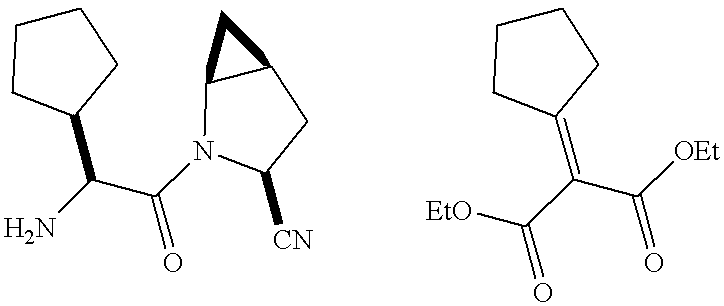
NC(C(=O)N1C2C(CC1[CN])C2)C1CCCC1.C(C(C(=O)[OEt])=C1CCCC1)([EtO])=O
